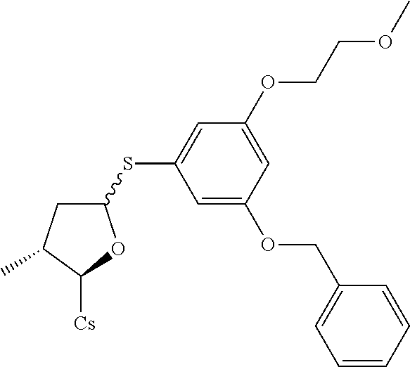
C1(SC2=CC(OCCOC)=CC(OCC3=CC=CC=C3)=C2)CC(C)C([Cs])O1
